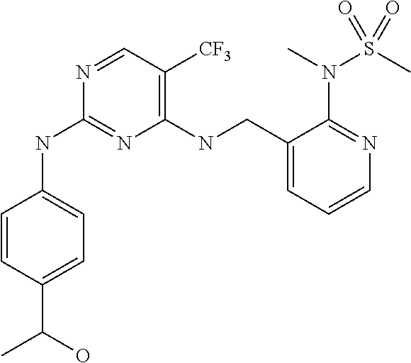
C1(NCC2=CC=CN=C2N(C)S(C)(=O)=O)=C([CF3])C=NC(NC2=CC=C(C(O)C)C=C2)=N1
